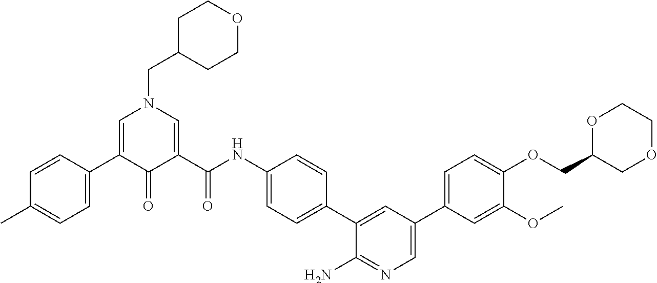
C1(C2=CN(CC3CCOCC3)C=C(C(NC3=CC=C(C4=CC(C5=CC=C(OCC6COCCO6)C(OC)=C5)=CN=C4N)C=C3)=O)C2=O)=CC=C(C)C=C1
